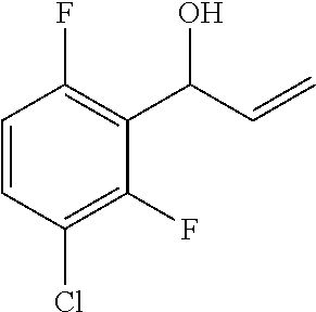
C1=CC(Cl)=C(F)C(C(C=C)O)=C1F
